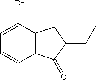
C12=C(C(=O)C(CC)C1)C=CC=C2Br
